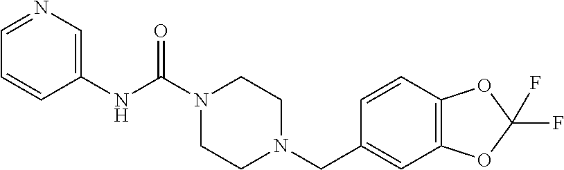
N1(C(NC2=CN=CC=C2)=O)CCN(CC2=CC3=C(C=C2)OC(F)(F)O3)CC1
